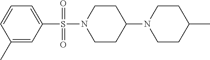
C1=CC(C)=CC(S(N2CCC(N3CCC(C)CC3)CC2)(=O)=O)=C1
